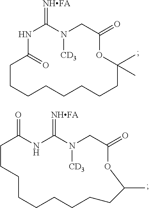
N1C(=[NHFA])N([CD3])CC(=O)OC(C)(C)CCCCCCCCC1=O.N1C(=[NHFA])N([CD3])CC(=O)OC(C)CCCCCCCCCC1=O
